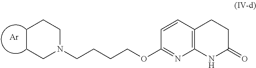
C1(=O)CCC2=C(N1)N=C(OCCCCN1CCCCC1)C=C2.[Ar]
